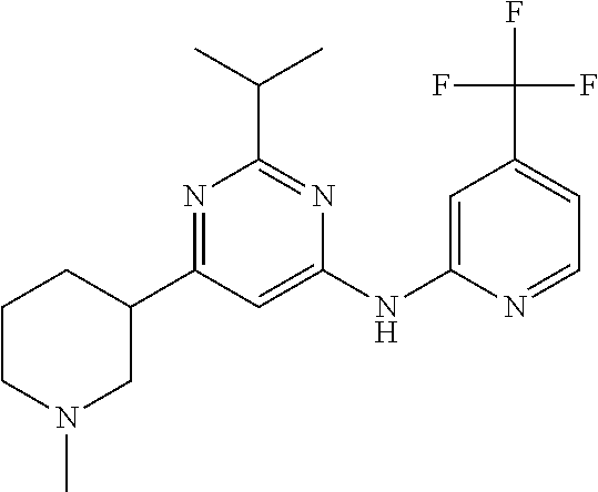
C1(C2CN(C)CCC2)=NC(C(C)C)=NC(NC2=CC(C(F)(F)F)=CC=N2)=C1
